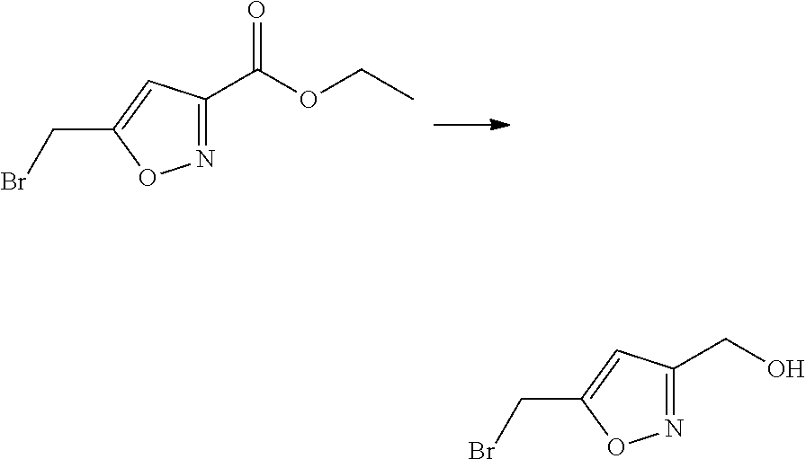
N1=C(CO)C=C(CBr)O1.N1=C(C(OCC)=O)C=C(CBr)O1
